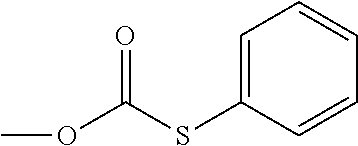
O=C(SC1=CC=CC=C1)OC
